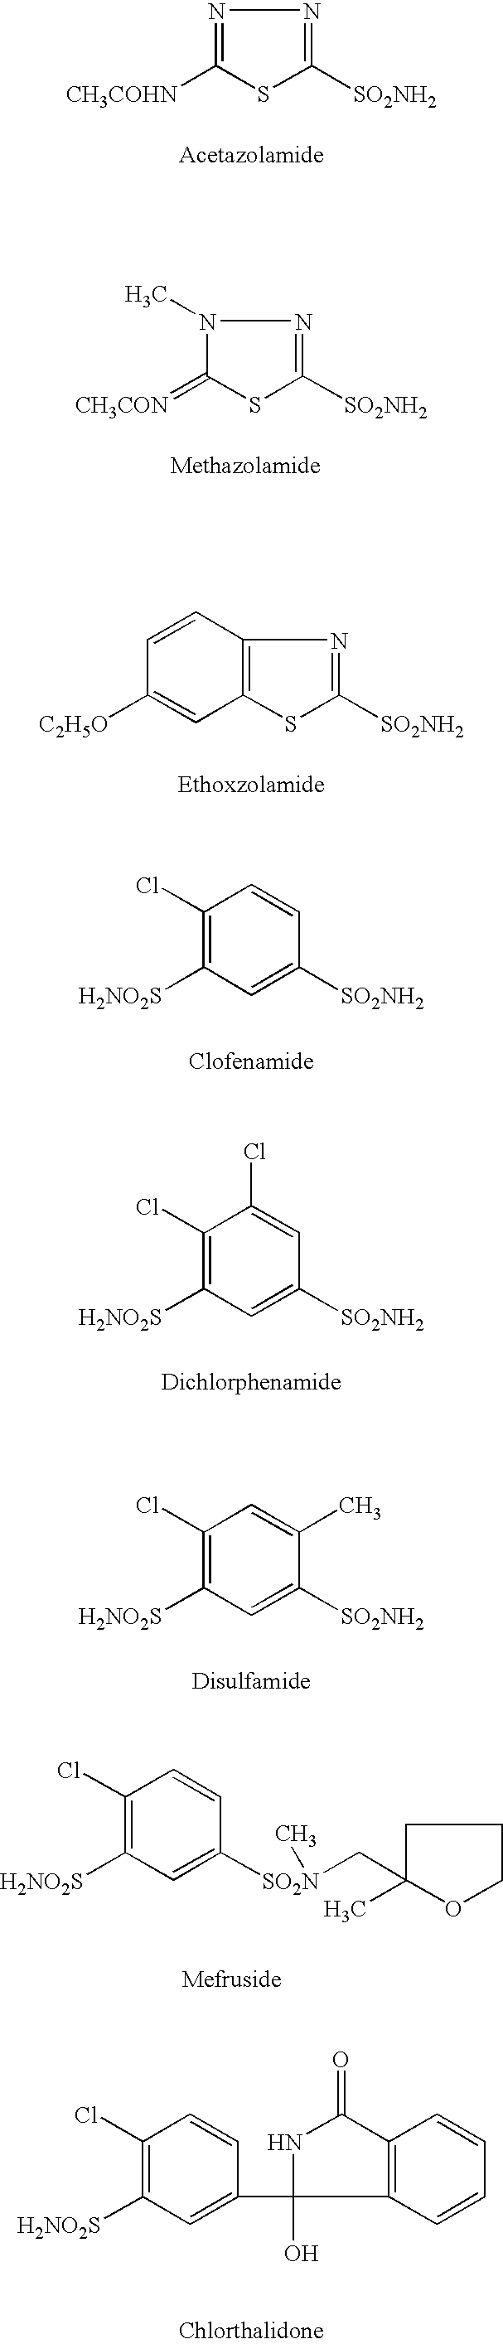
N1=C([CH3COHN])SC([SO2NH2])=N1.N1(C)C(=[CH3CON])SC([SO2NH2])=N1.C12=C(SC([SO2NH2])=N1)C=C([C2H5O])C=C2.C1(Cl)=C([H2NO2S])C=C([SO2NH2])C=C1.C1(Cl)=C([H2NO2S])C=C([SO2NH2])C=C1Cl.C1(Cl)=C([H2NO2S])C=C([SO2NH2])C(C)=C1.C1(Cl)=C([H2NO2S])C=C([SO2N](CC2(C)OCCC2)C)C=C1.C1(Cl)=C([H2NO2S])C=C(C2(O)C3=C(C(=O)N2)C=CC=C3)C=C1
